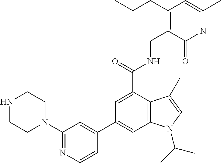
N1C(C)=CC(CCC)=C(CNC(C2=CC(C3=CC(N4CCNCC4)=NC=C3)=CC3=C2C(C)=CN3C(C)C)=O)C1=O
